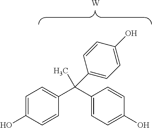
C1=C(O)C=CC(C(C2=CC=C(O)C=C2)(C)C2=CC=C(O)C=C2)=C1.[W]
